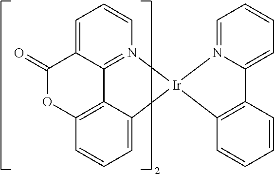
C12=C(C=CC=C1)[Ir]1(N3=CC=CC=C23)C2=CC=CC3=C2C2=N1C=CC=C2C(=O)O3
